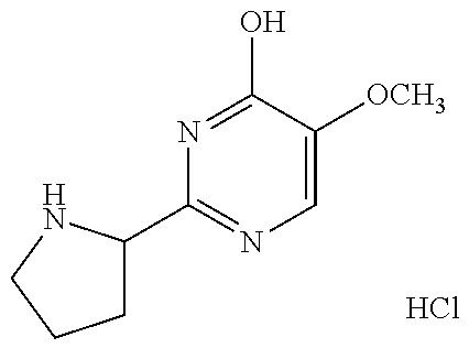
C1(C2CCCN2)=NC=C([OCH3])C(O)=N1.Cl
